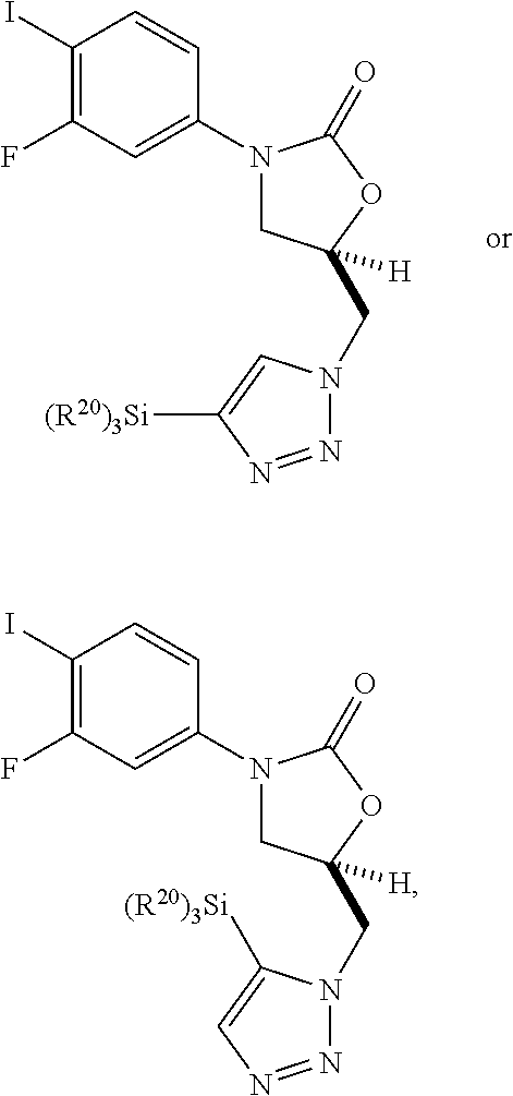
C1(I)=C(F)C=C(N2CC(CN3N=NC([(R20)3Si])=C3)([H])OC2=O)C=C1.C1(I)=C(F)C=C(N2CC(CN3N=NC=C3[(R20)3Si])([H])OC2=O)C=C1
